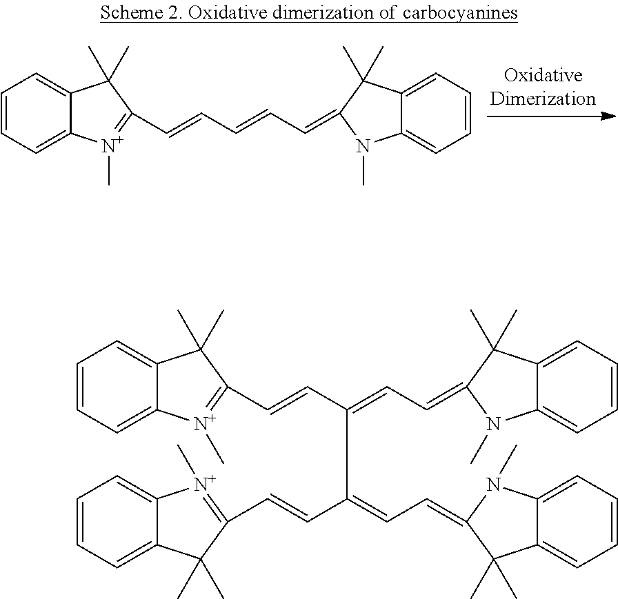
C1=CC=C2C(=C1)C(C)(C)C(C=CC=CC=C1C(C)(C)C3=CC=CC=C3N1C)=[N+]2C.C1=CC=C2C(=C1)C(C)(C)C(C=CC(=CC=C1C(C)(C)C3=CC=CC=C3N1C)C(C=CC1=[N+](C)C3=CC=CC=C3C1(C)C)=CC=C1N(C)C3=CC=CC=C3C1(C)C)=[N+]2C
